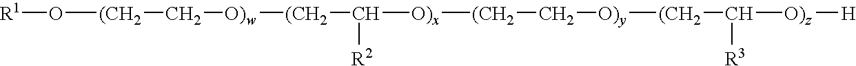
[R1]O[(CH2]C[O)w][(CH2]C([O)x][(CH2]C[O)y][(CH2]C([O)z][H])[R3])[R2]
